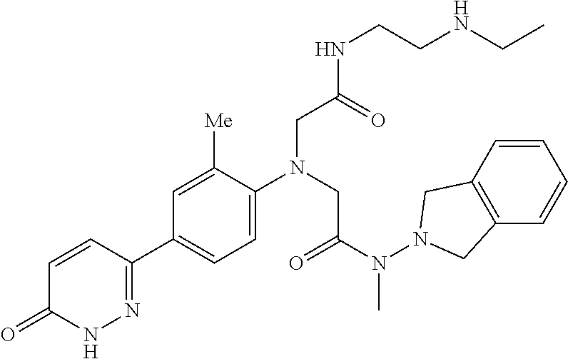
C1=C([Me])C(N(CC(N(N2CC3=C(C2)C=CC=C3)C)=O)CC(NCCNCC)=O)=CC=C1C1=NNC(=O)C=C1
